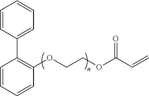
C1=CC(C2=C(OCCOC(C=C)=O)C=CC=C2)=CC=C1
